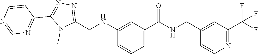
N1=C(CNC2=CC(C(=O)NCC3=CC(C(F)(F)F)=NC=C3)=CC=C2)N(C)C(C2=NC=NC=C2)=N1
